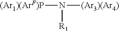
[(Ar1)(ArF)P]N([(Ar3)(Ar4)])[R1]
